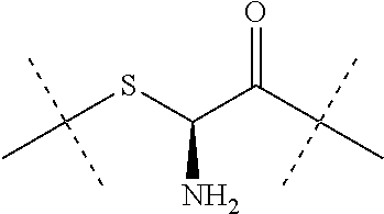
C(SC(C(C(C)(C)C)=O)N)(C)(C)C
